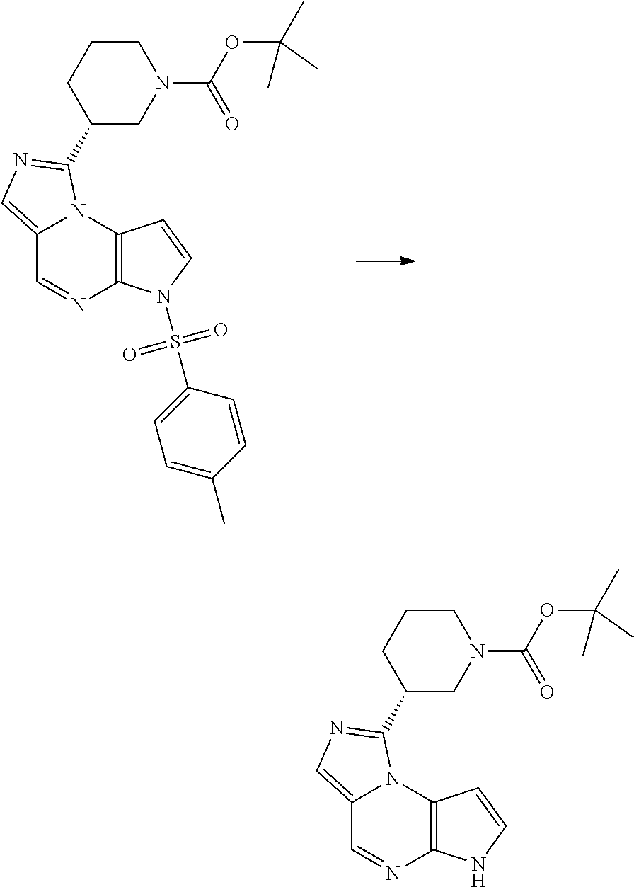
C12=CN=C(C3CN(C(=O)OC(C)(C)C)CCC3)N1C1=C(N=C2)N(S(C2=CC=C(C)C=C2)(=O)=O)C=C1.C12=CN=C(C3CN(C(=O)OC(C)(C)C)CCC3)N1C1=C(N=C2)NC=C1
